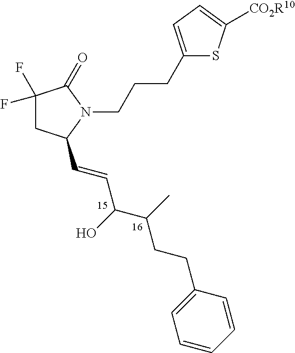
C(CC(C)C(C=CC1CC(F)(F)C(=O)N1CCCC1=CC=C([CO2R10])S1)O)C1=CC=CC=C1
